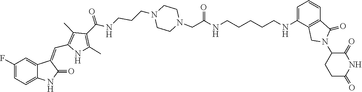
C1CN(CCCNC(C2=C(C)NC(C=C3C4=CC(F)=CC=C4NC3=O)=C2C)=O)CCN1CC(NCCCCCNC1=CC=CC2=C1CN(C1CCC(=O)NC1=O)C2=O)=O
